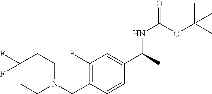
C1(F)=C(CN2CCC(F)(F)CC2)C=CC(C(C)NC(=O)OC(C)(C)C)=C1
